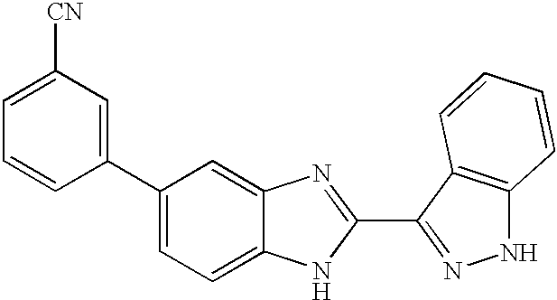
C1(C2=CC([CN])=CC=C2)=CC=C2C(=C1)N=C(C1=NNC3=C1C=CC=C3)N2
